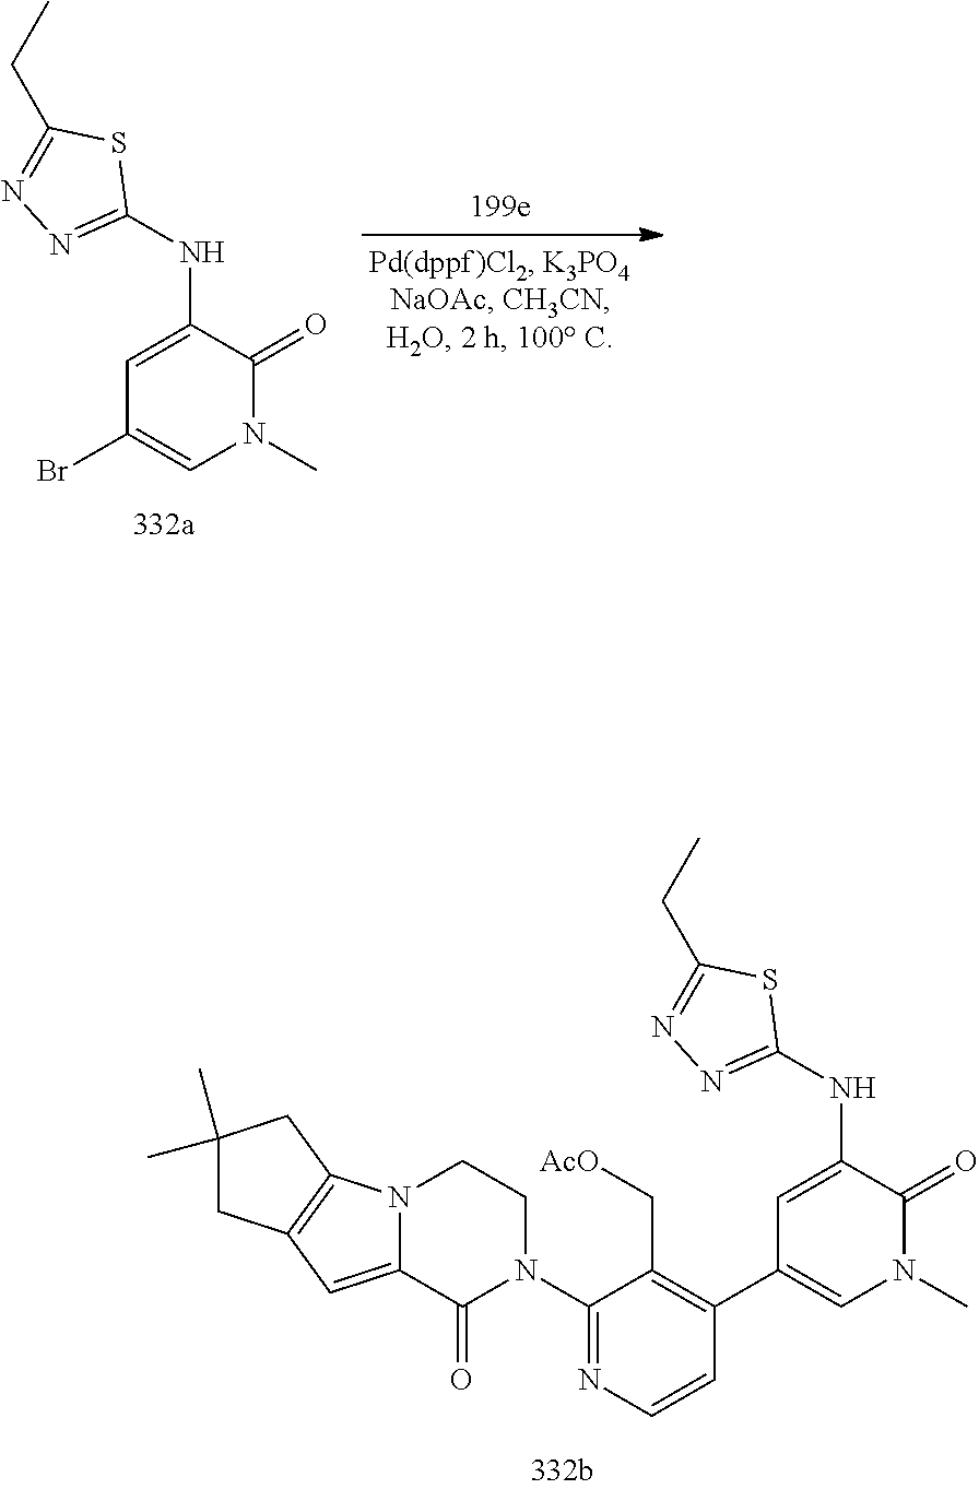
N(C1=CC(C2=C(C[AcO])C(N3CCN4C(=CC5=C4CC(C)(C)C5)C3=O)=NC=C2)=CN(C)C1=O)C1=NN=C(CC)S1.N(C1=CC(Br)=CN(C)C1=O)C1=NN=C(CC)S1
